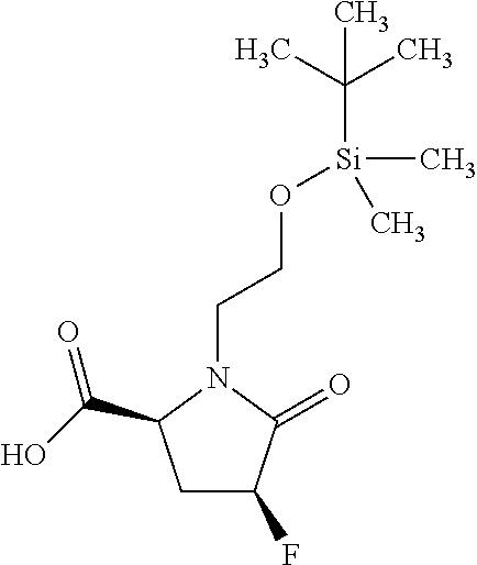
C(N1C(=O)C(F)CC1C(O)=O)CO[Si](C)(C(C)(C)C)C
